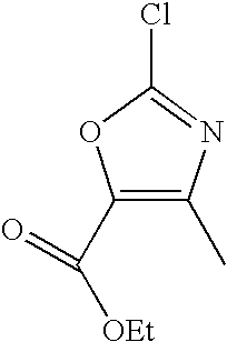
ClC1=NC(C)=C(C([OEt])=O)O1
